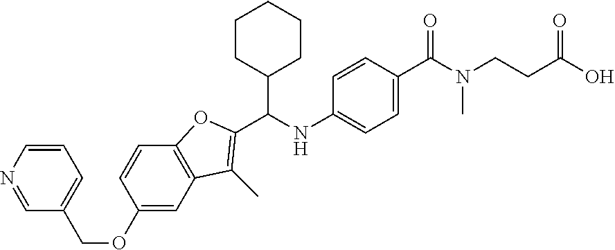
C1(OCC2=CC=CN=C2)=CC2=C(C=C1)OC(C(NC1=CC=C(C(N(CCC(O)=O)C)=O)C=C1)C1CCCCC1)=C2C
